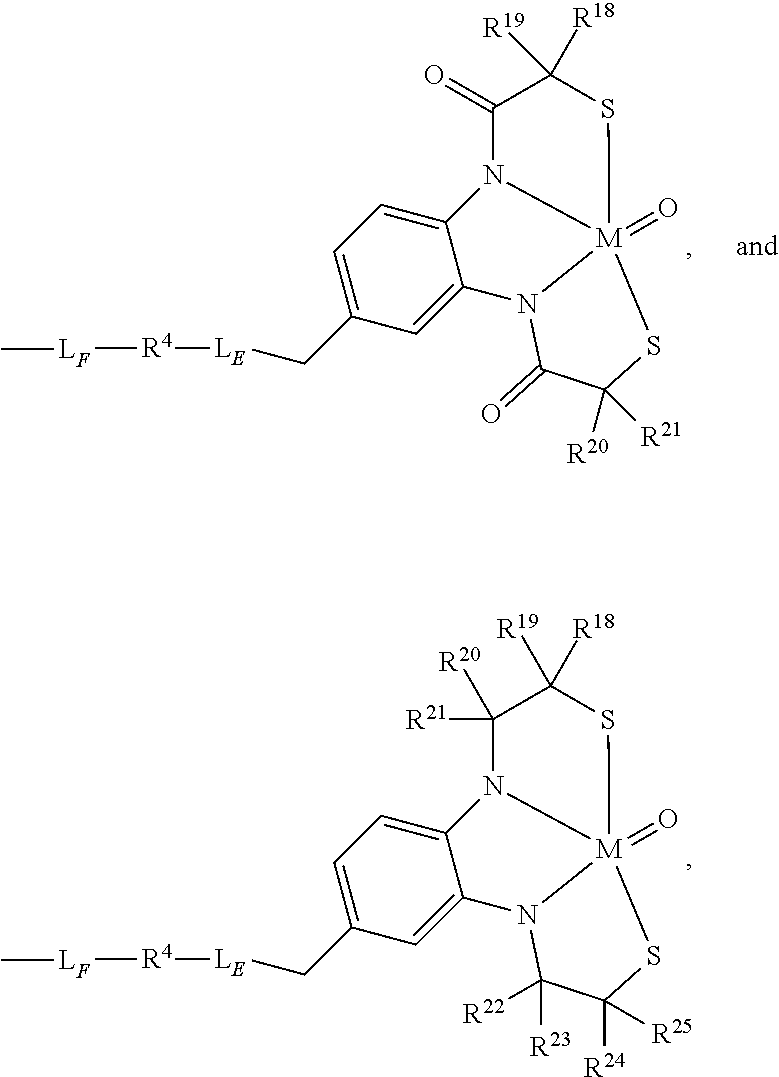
C1=C(C[LE][R4][LF]C)C=C2C(=C1)N1[M]3(=O)(N2C(=O)C([R20])([R21])S3)SC([R19])([R18])C1=O.C1=C(C[LE][R4][LF]C)C=C2C(=C1)N1[M]3(=O)(N2C([R23])([R22])C([R24])([R25])S3)SC([R19])([R18])C1([R20])[R21]
